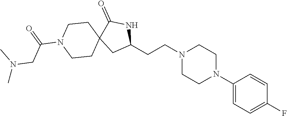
C1(CCN2CCN(C3=CC=C(F)C=C3)CC2)NC(=O)C2(C1)CCN(C(=O)CN(C)C)CC2
